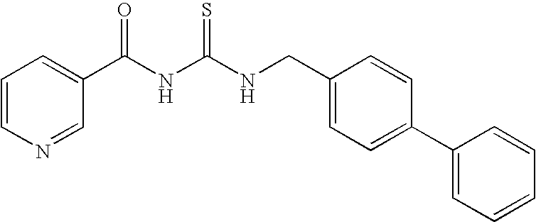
N(C(NC(C1=CC=CN=C1)=O)=S)CC1=CC=C(C2=CC=CC=C2)C=C1
